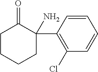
C1CCCC(C2=C(Cl)C=CC=C2)(N)C1=O
